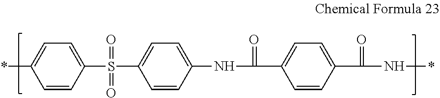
C1=CC(S(=O)(=O)C2=CC=C(NC(=O)C3=CC=C(C(=O)N*)C=C3)C=C2)=CC=C1*
